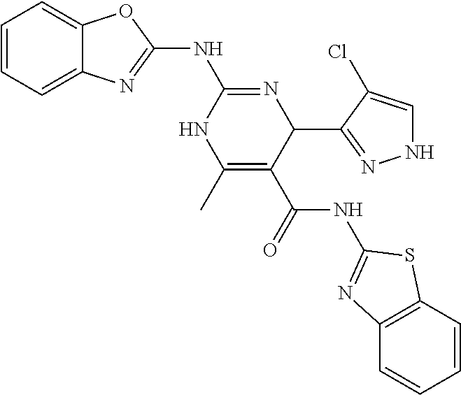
C1=CC=C2C(=C1)N=C(NC1=NC(C3=NNC=C3Cl)C(C(NC3=NC4=C(C=CC=C4)S3)=O)=C(C)N1)O2
